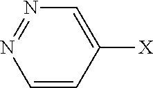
C1=CC([X])=CN=N1
